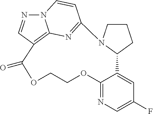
N12N=CC3=C1N=C(C=C2)N1CCCC1C1=CC(F)=CN=C1OCCOC3=O
